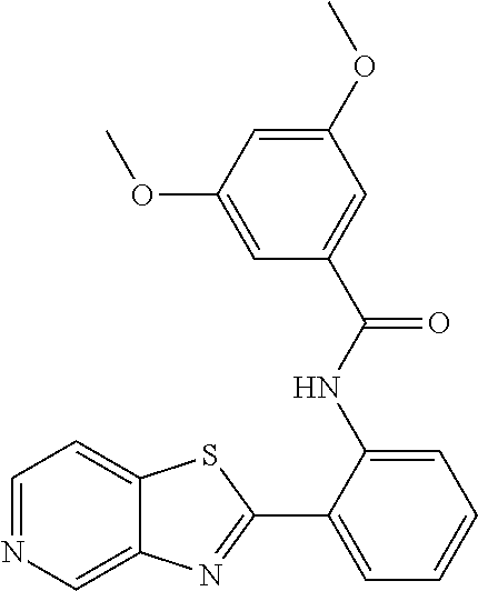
C1=NC=C2C(=C1)SC(C1=CC=CC=C1NC(C1=CC(OC)=CC(OC)=C1)=O)=N2
